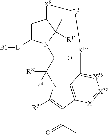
C1C([L1][B1])N2C3([R1])C1([X9][L3][X10]C1=[X53][X52]=[X51]C4=C1N(C([R8])([R8])C2=O)C([R5])=C4C(C)=O)C3
